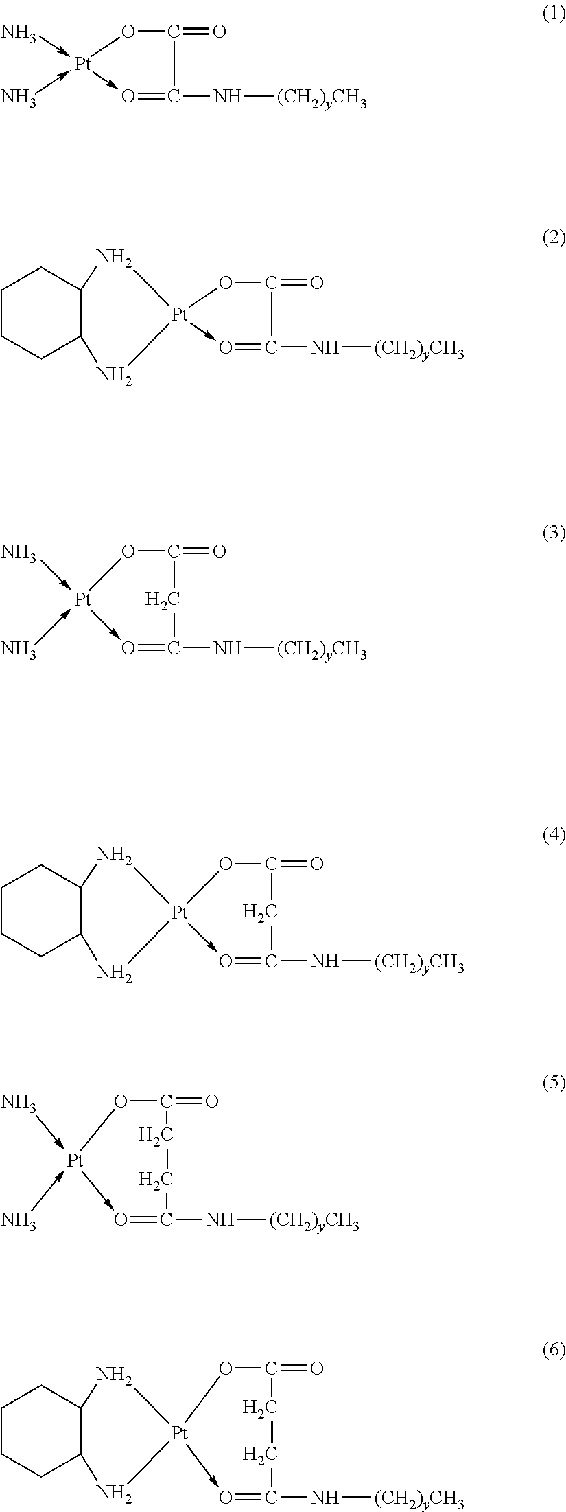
O1C(=O)C(N[(CH2)yCH3])=O-[Pt]1(-N)-N.O1C(=O)C(N[(CH2)yCH3])=O-[Pt]12NC1C(N2)CCCC1.O1C(=O)CC(N[(CH2)yCH3])=O-[Pt]1(-N)-N.O1C(=O)CC(N[(CH2)yCH3])=O-[Pt]12NC1C(N2)CCCC1.O1C(=O)CCC(N[(CH2)yCH3])=O-[Pt]1(-N)-N.O1C(=O)CCC(N[(CH2)yCH3])=O-[Pt]12NC1C(N2)CCCC1
